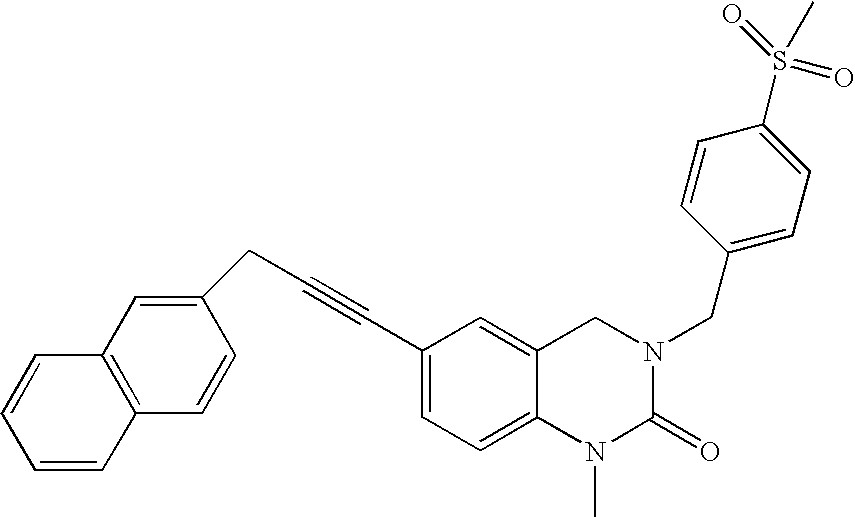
C(#CC1=CC=C2C(=C1)CN(CC1=CC=C(S(=O)(=O)C)C=C1)C(=O)N2C)CC1=CC2=C(C=C1)C=CC=C2
